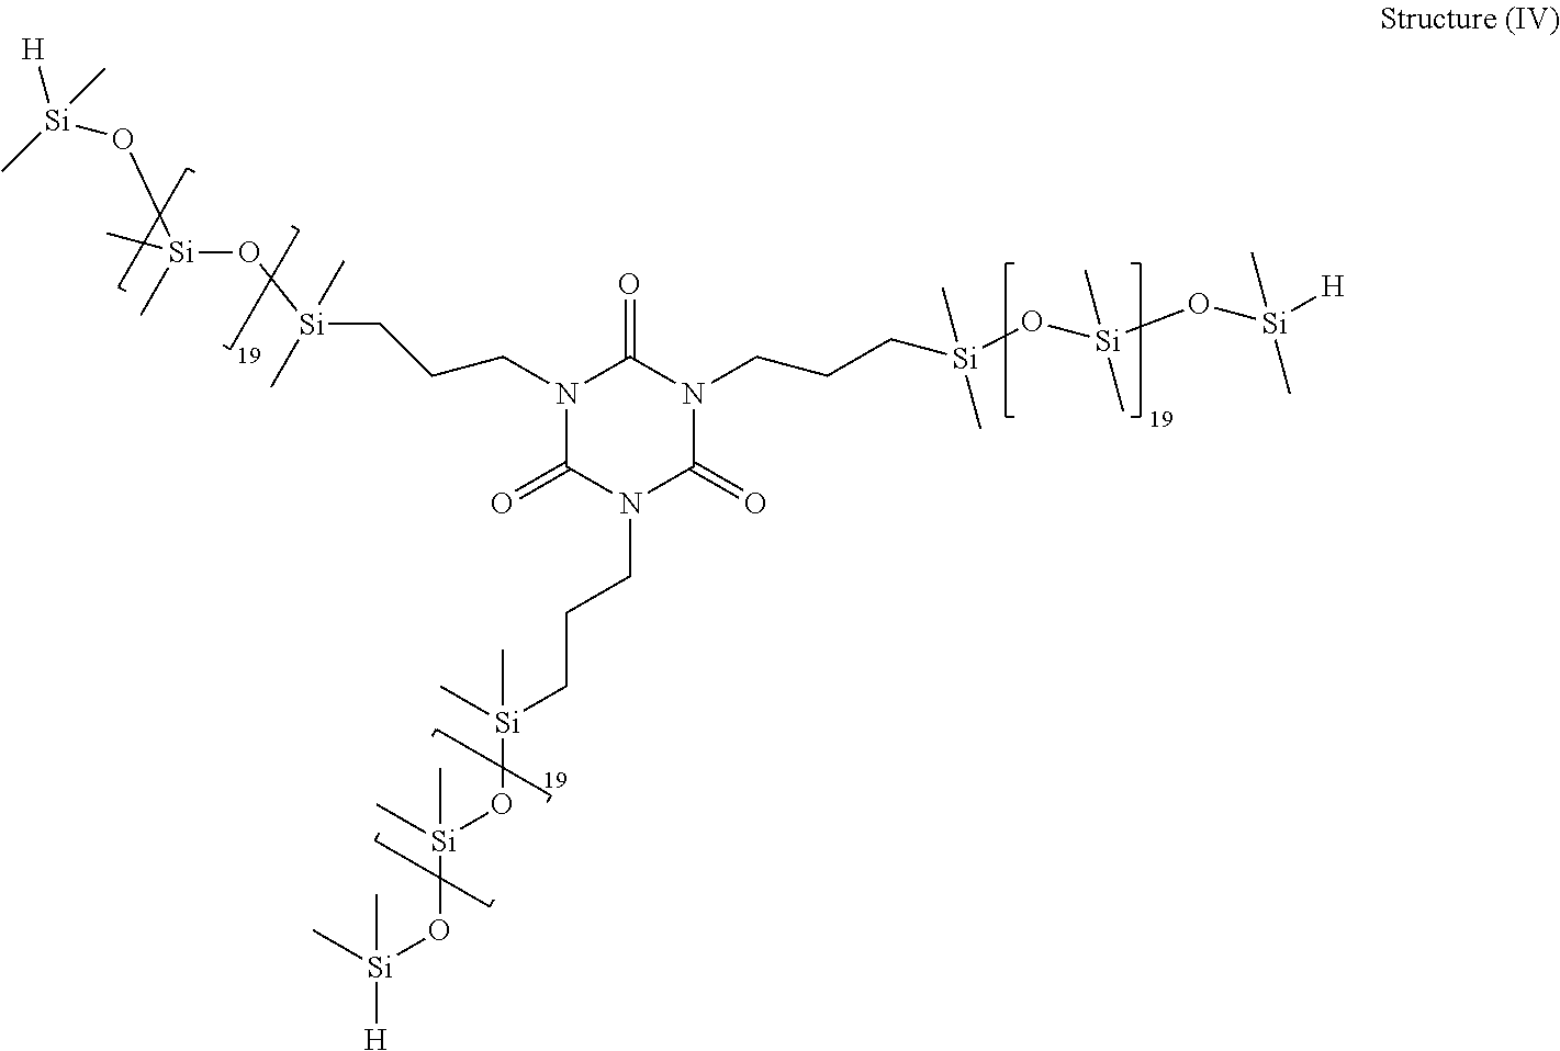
N1(CCC[Si](C)(C)O[Si](C)(C)O[Si]([H])(C)C)C(=O)N(CCC[Si](O[Si](O[Si]([H])(C)C)(C)C)(C)C)C(=O)N(CCC[Si](O[Si](C)(C)O[Si]([H])(C)C)(C)C)C1=O
